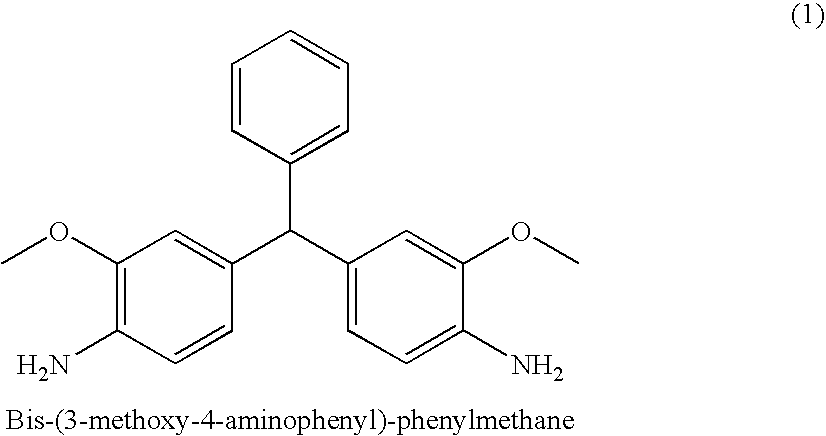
C1(OC)=C(N)C=CC(C(C2=CC=C(N)C(OC)=C2)C2=CC=CC=C2)=C1
